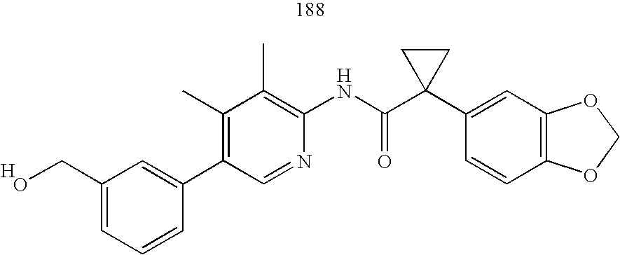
C1(C2=CC(CO)=CC=C2)=C(C)C(C)=C(NC(C2(C3=CC4=C(C=C3)OCO4)CC2)=O)N=C1.[H]
